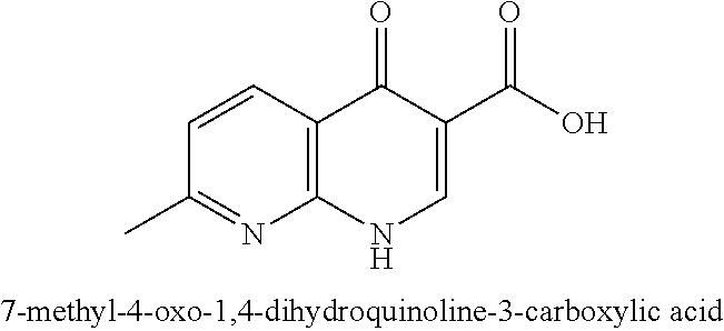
C12=C(NC=C(C(O)=O)C1=O)N=C(C)C=C2
